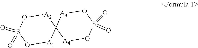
O1[A1]C2([A2]OS1(=O)=O)[A3]OS(=O)(=O)O[A4]2
